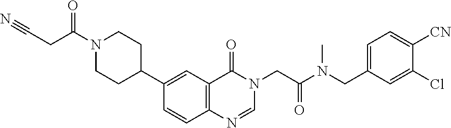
C1=CC2=C(C=C1C1CCN(C(=O)CC#N)CC1)C(=O)N(CC(=O)N(CC1=CC=C([CN])C(Cl)=C1)C)C=N2
